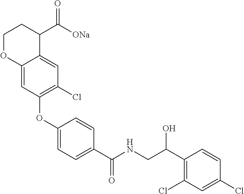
C12=CC(OC3=CC=C(C(NCC(C4=C(Cl)C=C(Cl)C=C4)O)=O)C=C3)=C(Cl)C=C1C(C([ONa])=O)CCO2
